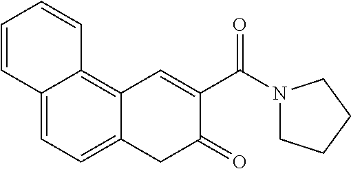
C1=CC2=CC=C3C(=C2C=C1)C=C(C(N1CCCC1)=O)C(=O)C3
